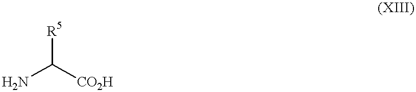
[R5]C(N)[CO2H]
